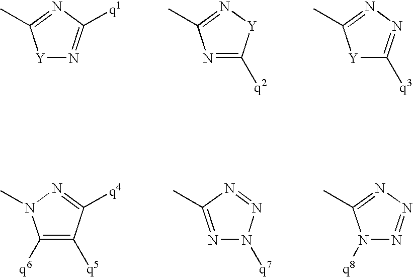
N1=C([q2])[Y]N=C1C.[Y]1N=C([q1])N=C1C.[Y]1C([q3])=NN=C1C.C1([q6])=C([q5])C([q4])=NN1C.N1=C(C)N=NN1[q7].N1([q8])N=NN=C1C
